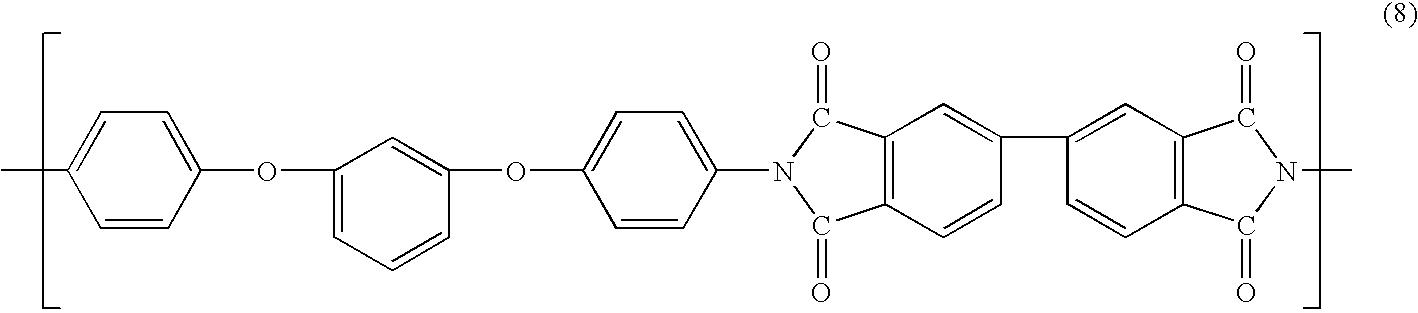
C1=C(C)C=CC(OC2=CC=CC(OC3=CC=C(N4C(=O)C5=C(C=CC(C6=CC7=C(C=C6)C(=O)N(C)C7=O)=C5)C4=O)C=C3)=C2)=C1
